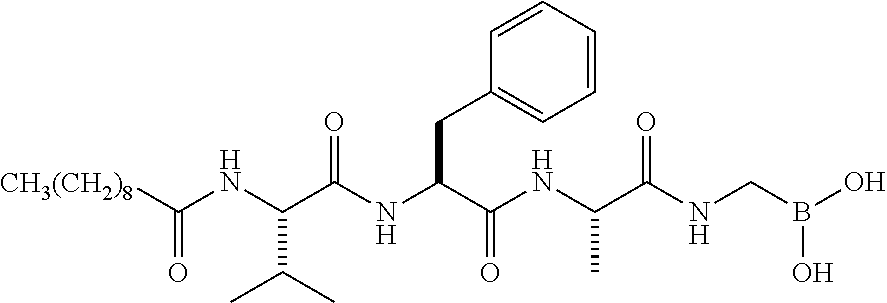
[CH3(CH2)8]C(NC(C(NC(C(NC(C(NCB(O)O)=O)C)=O)CC1=CC=CC=C1)=O)C(C)C)=O
